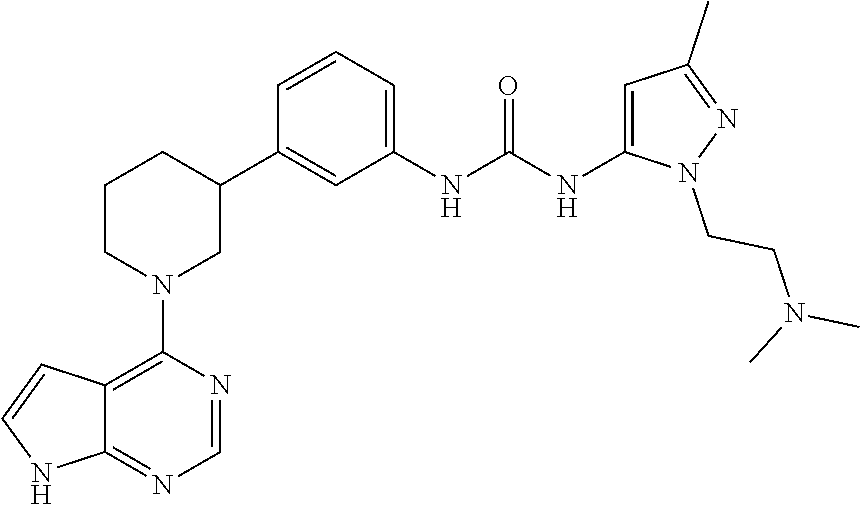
C12=C(N3CC(C4=CC(NC(NC5=CC(C)=NN5CCN(C)C)=O)=CC=C4)CCC3)N=CN=C1NC=C2
